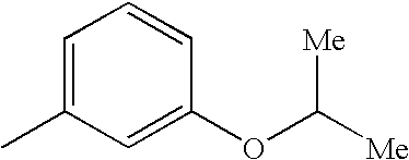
C1=C(C)C=C(OC([Me])[Me])C=C1
